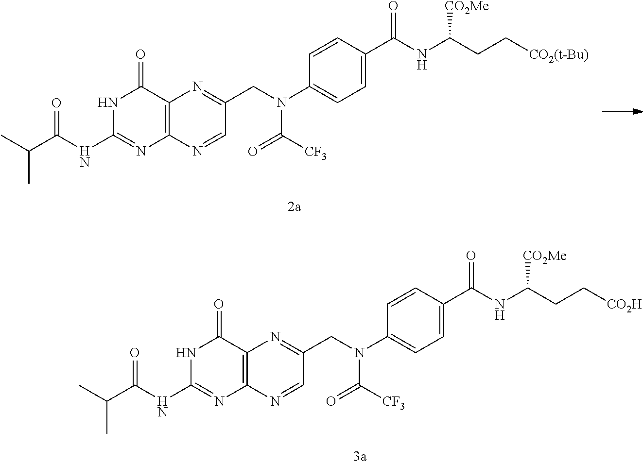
C12=C(C(=O)NC(NC(=O)C(C)C)=N1)N=C(CN(C(=O)[CF3])C1=CC=C(C(NC(CC[CO2(t-Bu)])[CO2Me])=O)C=C1)C=N2.C12=C(C(=O)NC(NC(=O)C(C)C)=N1)N=C(CN(C(=O)[CF3])C1=CC=C(C(NC(CC[CO2H])[CO2Me])=O)C=C1)C=N2
